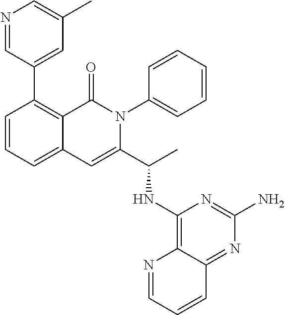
C1=CC=C2C(=C1C1=CC(C)=CN=C1)C(=O)N(C1=CC=CC=C1)C(C(NC1=C3C(=NC(N)=N1)C=CC=N3)C)=C2
